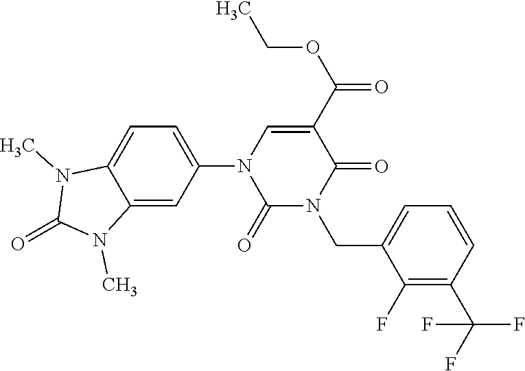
C1(N2C(=O)N(CC3=CC=CC(C(F)(F)F)=C3F)C(=O)C(C(=O)OCC)=C2)=CC=C2C(=C1)N(C)C(=O)N2C
